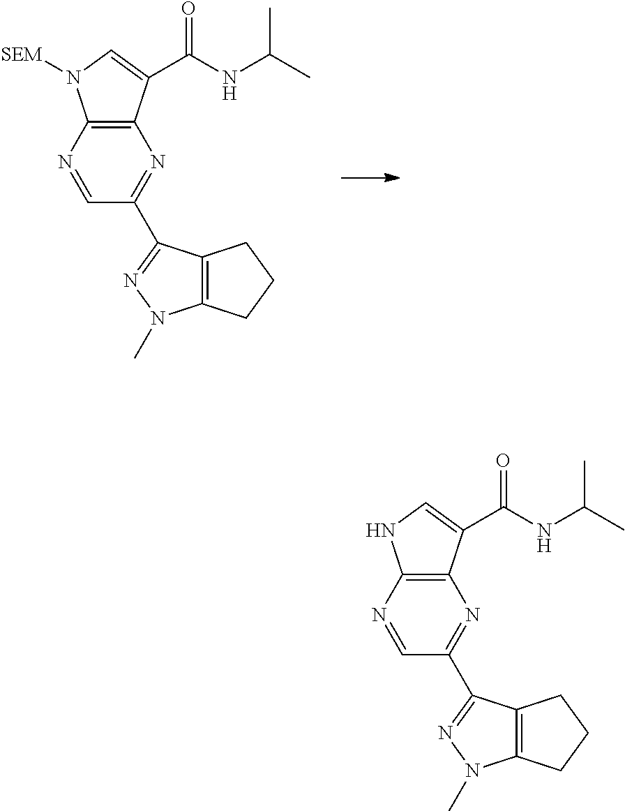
C12=C(C(C(NC(C)C)=O)=CN1[SEM])N=C(C1=NN(C)C3=C1CCC3)C=N2.C12=C(C(C(NC(C)C)=O)=CN1)N=C(C1=NN(C)C3=C1CCC3)C=N2
